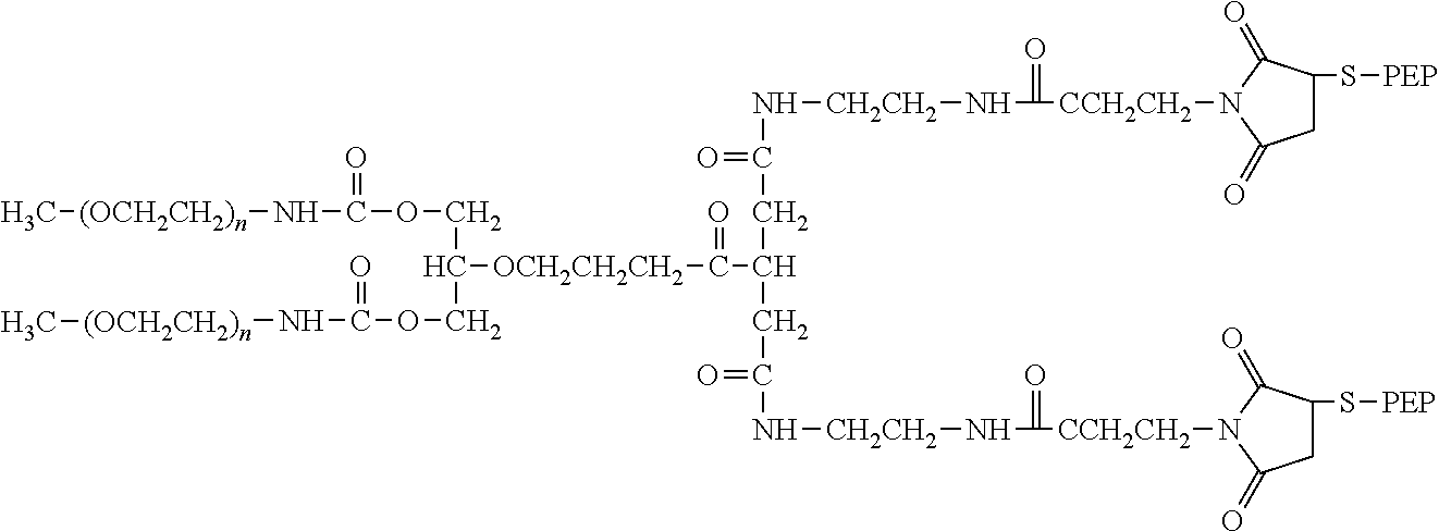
C1C(S[PEP])C(=O)N([CCH2CH2]C(N[CH2CH2]NC(=O)CC(CC(N[CH2CH2]NC([CCH2CH2]N2C(=O)C(S[PEP])CC2=O)=O)=O)C([OCH2CH2CH2]C(COC(N[(OCH2CH2)n]C)=O)COC(=O)N[(OCH2CH2)n]C)=O)=O)C1=O
